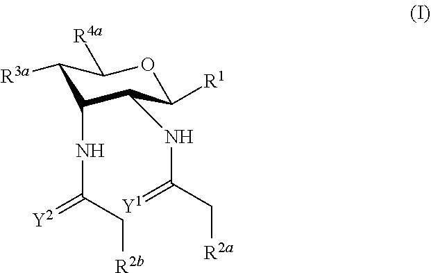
C1([R3a])C(NC(=[Y2])C[R2b])C(NC(=[Y1])C[R2a])C([R1])OC1[R4a]
